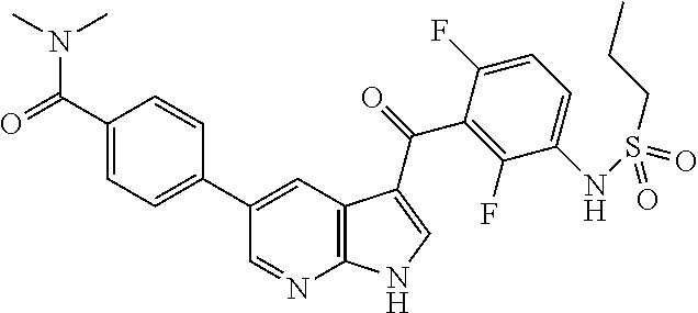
C(C1=CC=C(C2=CC3=C(N=C2)NC=C3C(=O)C2=C(F)C(NS(=O)(CCC)=O)=CC=C2F)C=C1)(=O)N(C)C
